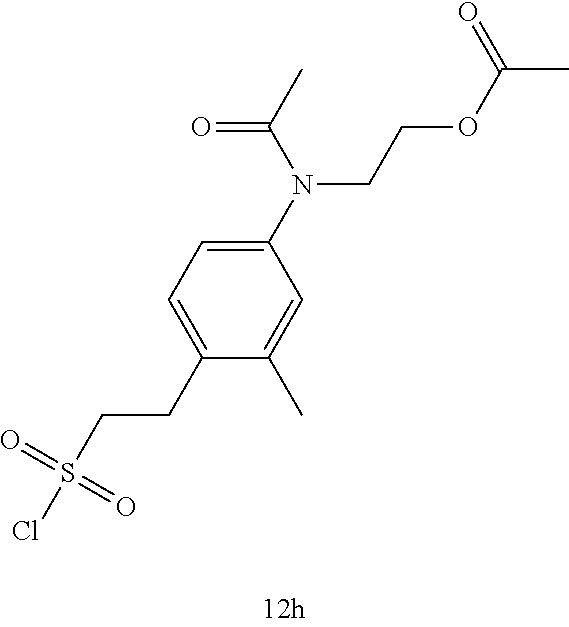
C1(N(CCOC(=O)C)C(=O)C)=CC=C(CCS(Cl)(=O)=O)C(C)=C1
